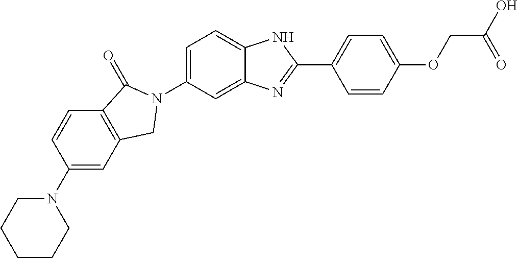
C1(N2CCCCC2)=CC2=C(C=C1)C(=O)N(C1=CC=C3C(=C1)N=C(C1=CC=C(OCC(O)=O)C=C1)N3)C2
